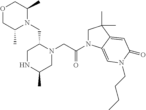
O1CC(C)N(CC2CNC(C)CN2CC(N2CC(C)(C)C3=CC(=O)N(CCCC)C=C23)=O)C(C)C1
